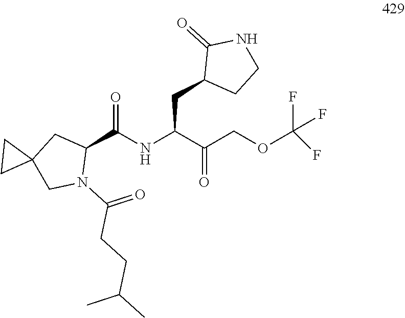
C(C(NC(C1CC2(CN1C(=O)CCC(C)C)CC2)=O)C(COC(F)(F)F)=O)C1CCNC1=O
